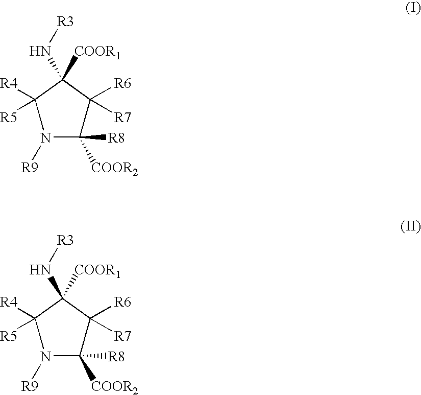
N1([R9])C([COOR2])([R8])C([R6])([R7])C([COOR1])(N[R3])C1([R4])[R5].N1([R9])C([COOR2])([R8])C([R6])([R7])C([COOR1])(N[R3])C1([R4])[R5]
